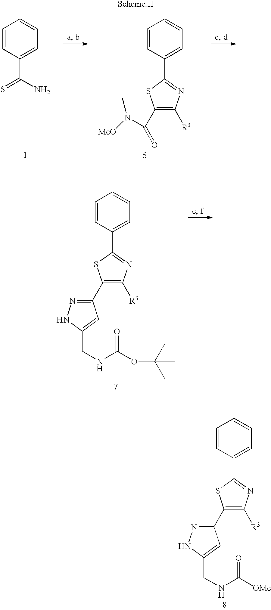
C1=CC(C(N)=S)=CC=C1.C1=CC(C2=NC([R3])=C(C(=O)N([MeO])C)S2)=CC=C1.C1=CC(C2=NC([R3])=C(C3=NNC(CNC(OC(C)(C)C)=O)=C3)S2)=CC=C1.C1=CC(C2=NC([R3])=C(C3=NNC(CNC([OMe])=O)=C3)S2)=CC=C1
